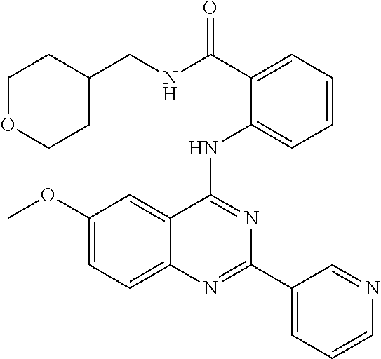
C1(OC)=CC=C2C(=C1)C(NC1=CC=CC=C1C(NCC1CCOCC1)=O)=NC(C1=CC=CN=C1)=N2
